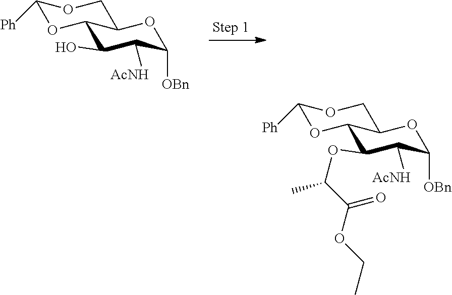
C1([Ph])OC2C(O)C([AcNH])C([OBn])OC2CO1.C1([Ph])OC2C(OC(C)C(OCC)=O)C([AcNH])C([OBn])OC2CO1
